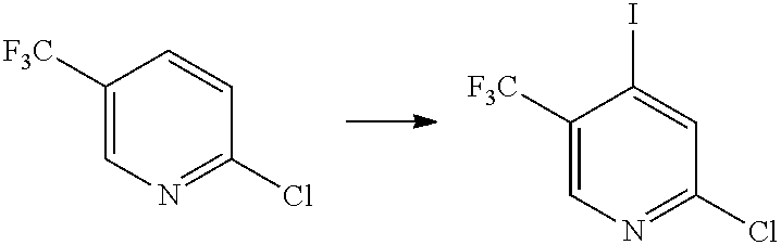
C1([F3C])=CN=C(Cl)C=C1.C1([F3C])=CN=C(Cl)C=C1I
